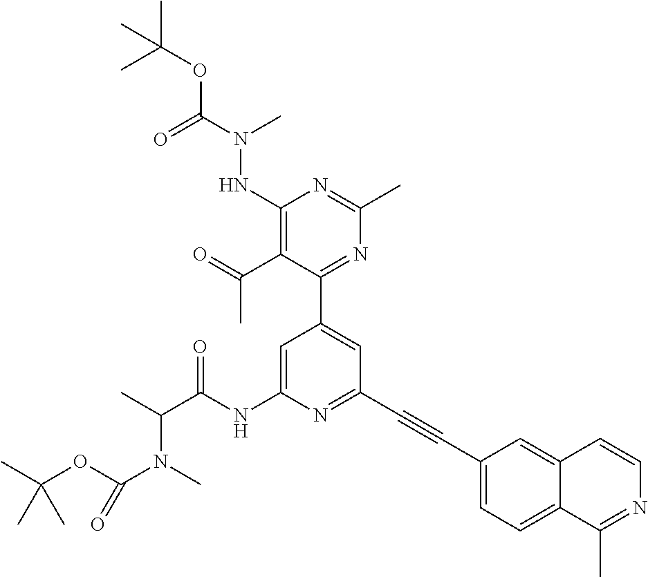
C1(C2=CC(C#CC3=CC=C4C(=C3)C=CN=C4C)=NC(NC(C(C)N(C)C(OC(C)(C)C)=O)=O)=C2)=NC(C)=NC(NN(C(OC(C)(C)C)=O)C)=C1C(=O)C
